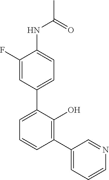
C1(C2=CC=CC(C3=CC=CN=C3)=C2O)=CC=C(NC(C)=O)C(F)=C1
